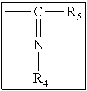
CC(=N[R4])[R5]
